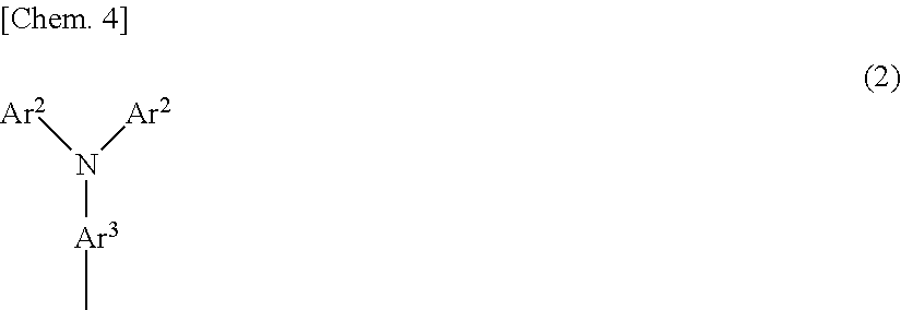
[Ar2]N([Ar2])[Ar3]C
